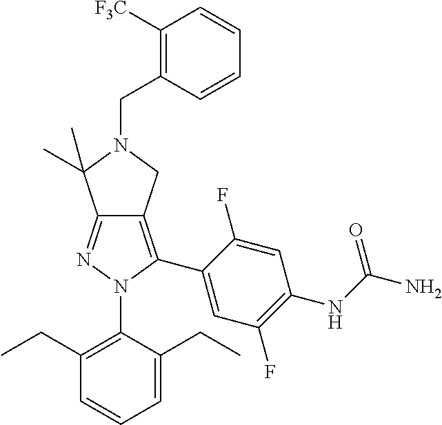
C1(CC)=C(N2C(C3=CC(F)=C(NC(N)=O)C=C3F)=C3C(=N2)C(C)(C)N(CC2=C([F3C])C=CC=C2)C3)C(CC)=CC=C1
